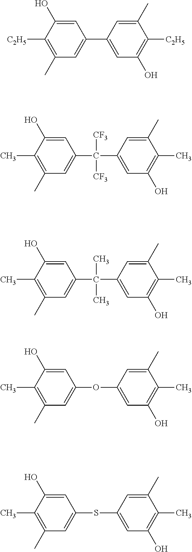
C1(C)=C([C2H5])C(O)=CC(C2=CC(O)=C([C2H5])C(C)=C2)=C1.C1(C)=C(C)C(O)=CC(C([CF3])([CF3])C2=CC(O)=C(C)C(C)=C2)=C1.C1(C)=C(C)C(O)=CC(C(C)(C)C2=CC(O)=C(C)C(C)=C2)=C1.C1(C)=C(C)C(O)=CC(OC2=CC(O)=C(C)C(C)=C2)=C1.C1(C)=C(C)C(O)=CC(SC2=CC(O)=C(C)C(C)=C2)=C1
